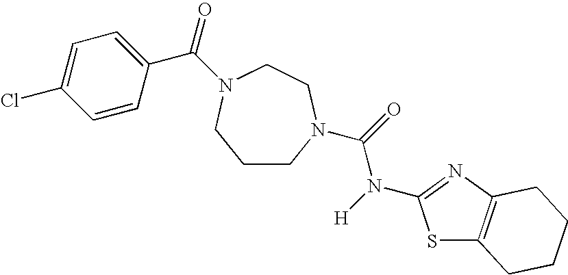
C1CN(C(=O)N([H])C2=NC3=C(S2)CCCC3)CCN(C(=O)C2=CC=C(Cl)C=C2)C1
